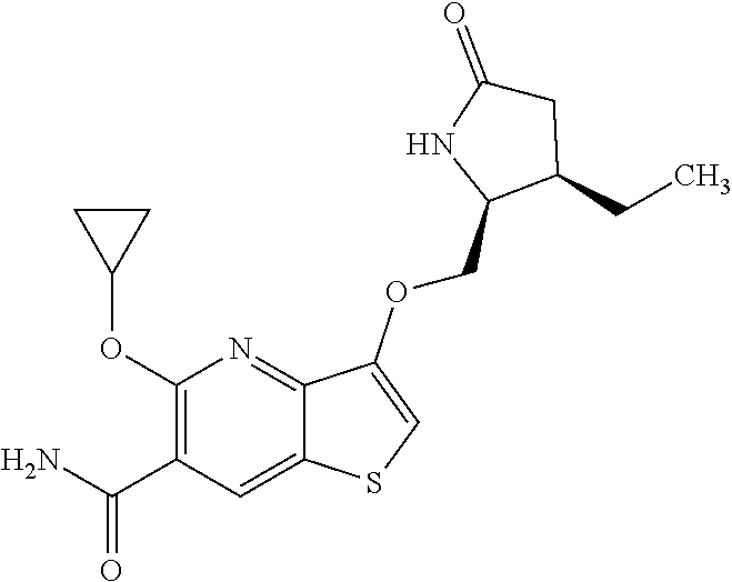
C1(OC2CC2)=C(C(N)=O)C=C2C(=N1)C(OCC1C(CC)CC(=O)N1)=CS2
